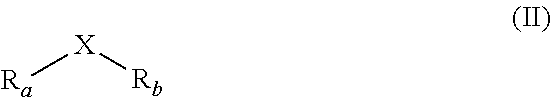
[Ra][X][Rb]
